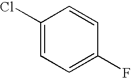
C1(Cl)=CC=C(F)C=C1
